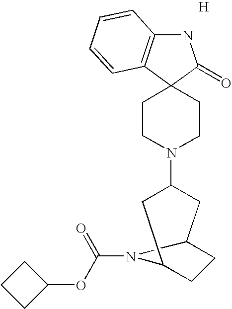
N1C2=C(C3(C1=O)CCN(C1CC4CCC(C1)N4C(=O)OC1CCC1)CC3)C=CC=C2.[H]
